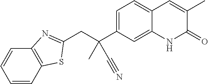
C(CC1=NC2=C(C=CC=C2)S1)(C1=CC=C2C(=C1)NC(=O)C(C)=C2)(C)C#N
